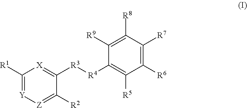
C1([R1])=[Y][Z]=C([R2])C([R3][R4]C2=C([R5])C([R6])=C([R7])C([R8])=C2[R9])=[X]1
